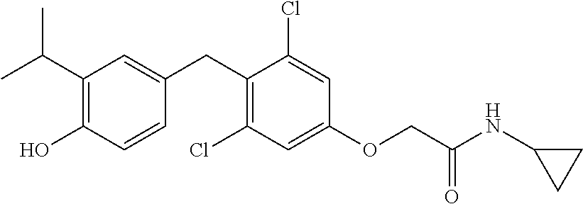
C1(CC2=CC(C(C)C)=C(O)C=C2)=C(Cl)C=C(OCC(NC2CC2)=O)C=C1Cl
